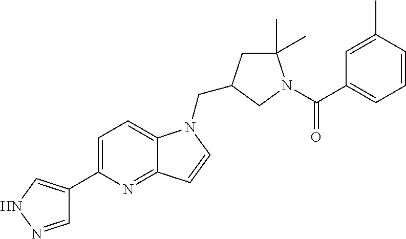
C1=NNC=C1C1=CC=C2C(=N1)C=CN2CC1CC(C)(C)N(C(C2=CC=CC(C)=C2)=O)C1
